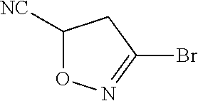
C1([NC])ON=C(Br)C1
